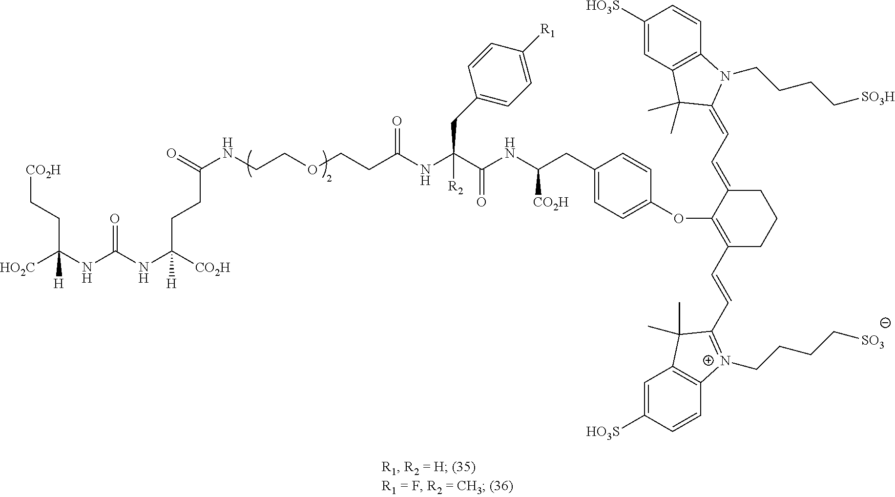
[HO2C]C(NC(NC([CO2H])(CCC(NCCOCCC(NC(C(NC(CC1=CC=C(OC2=C(C=CC3=[N+](CCCC[SO3])C4=C(C=C([HO3S])C=C4)C3(C)C)CCCC2=CC=C2C(C)(C)C3=C(C=CC([HO3S])=C3)N2CCCC[SO3H])C=C1)[CO2H])=O)(CC1=CC=C([R1])C=C1)[R2])=O)=O)[H])=O)(CC[CO2H])[H]
